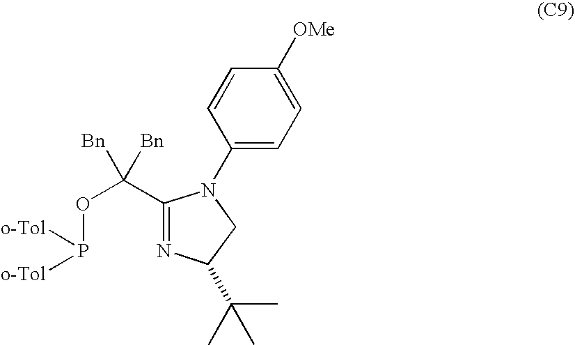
C1(C(OP([o-Tol])[o-Tol])([Bn])[Bn])=NC(C(C)(C)C)CN1C1=CC=C([OMe])C=C1
